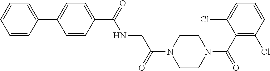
C1=CC(C2=CC=C(C(NCC(N3CCN(C(C4=C(Cl)C=CC=C4Cl)=O)CC3)=O)=O)C=C2)=CC=C1
